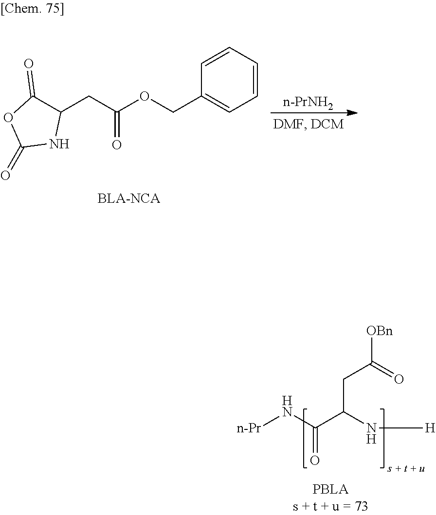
[n-Pr]NC(C(N[H])CC(=O)[OBn])=O.[n-PrNH2].C1(=O)C(CC(OCC2=CC=CC=C2)=O)NC(=O)O1.[BLA-NCA]
